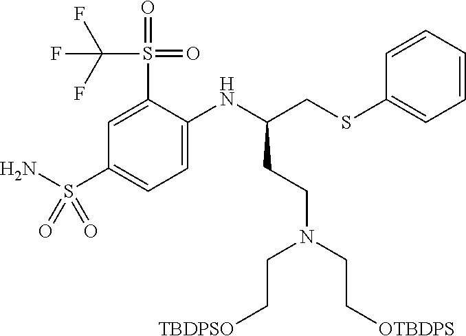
C1=CC=CC(SCC(NC2=CC=C(S(N)(=O)=O)C=C2S(=O)(=O)C(F)(F)F)CCN(CC[TBDPSO])CC[OTBDPS])=C1
